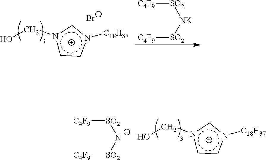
n1([C18H37])cn(CO)cc1.[Br-].[C4F9][SO2][NK][SO2][C4F9].n1([C18H37])cn(CO)cc1.[C4F9][SO2][N-][SO2][C4F9]
